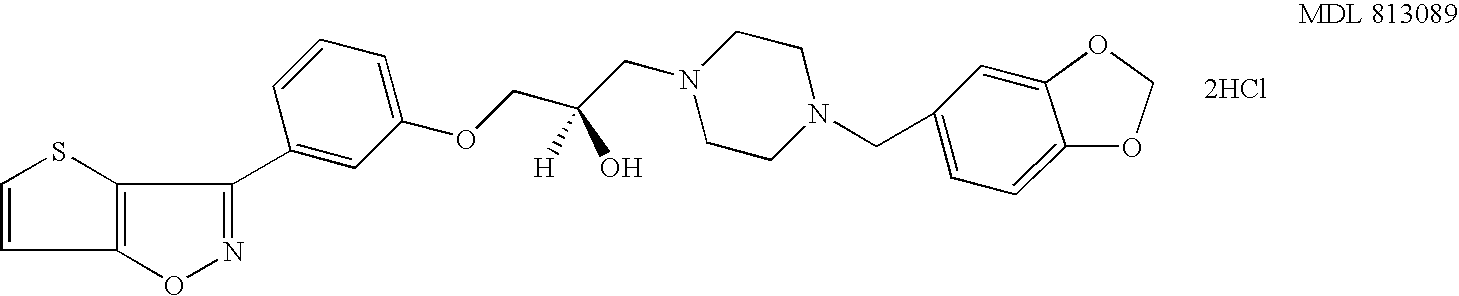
C1=CC2=C(S1)C(C1=CC(OCC(CN3CCN(CC4=CC=C5OCOC5=C4)CC3)([H])O)=CC=C1)=NO2.[2HCl]
